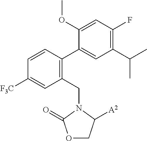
C1=CC(C2=CC(C(C)C)=C(F)C=C2OC)=C(CN2C(=O)OCC2[A2])C=C1[F3C]
